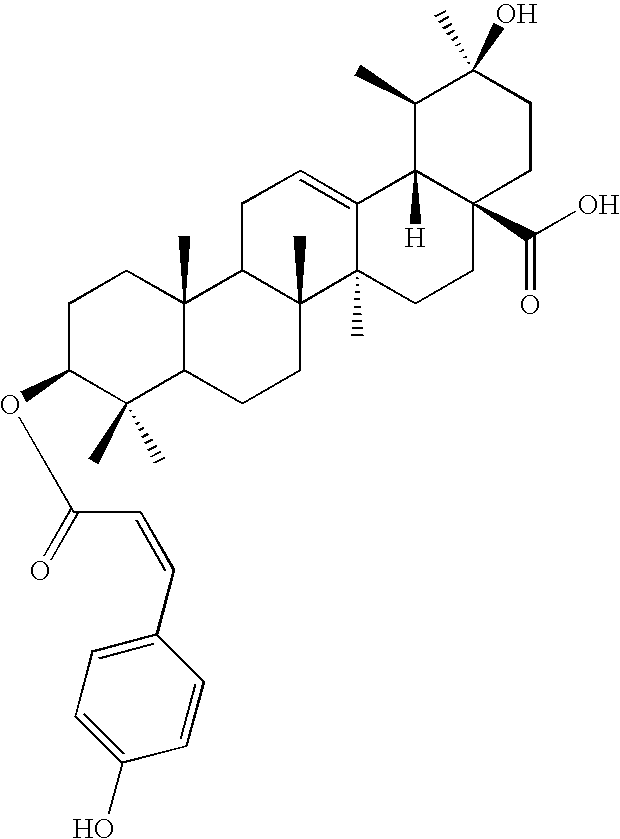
C1C(OC(C=CC2=CC=C(O)C=C2)=O)C(C)(C)C2C(C)(C1)C1C(C)(CC2)C2(C)C(=CC1)C1([H])C(C(O)=O)(CC2)CCC(C)(O)C1C
